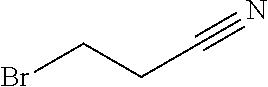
BrCCC#N
